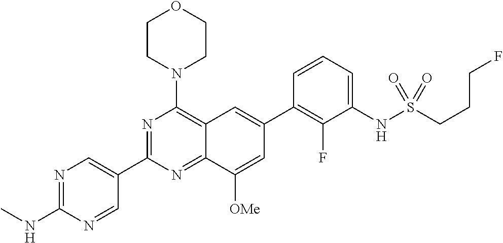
N1=C(NC)N=CC(C2=NC(N3CCOCC3)=C3C(=N2)C([OMe])=CC(C2=C(F)C(NS(=O)(=O)CCCF)=CC=C2)=C3)=C1
